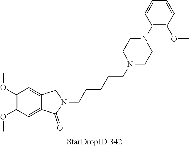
C1(OC)=C(OC)C=C2C(=C1)CN(CCCCCN1CCN(C3=C(OC)C=CC=C3)CC1)C2=O
